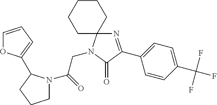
C1C2(CCCC1)N=C(C1=CC=C(C(F)(F)F)C=C1)C(=O)N2CC(N1CCCC1C1=CC=CO1)=O
